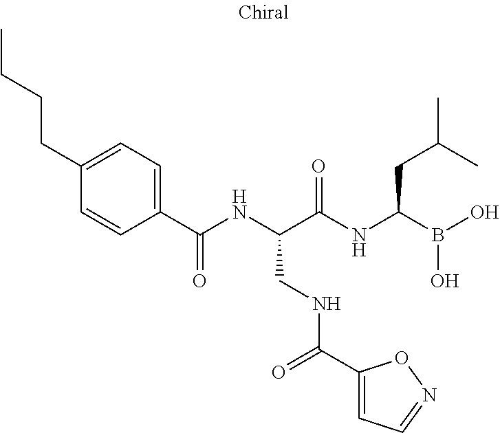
C1(C(NC(C(NC(B(O)O)CC(C)C)=O)CNC(C2=CC=NO2)=O)=O)=CC=C(CCCC)C=C1
